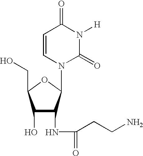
C1(O)C(NC(=O)CCN)C(N2C(=O)N([H])C(=O)C=C2)OC1CO
